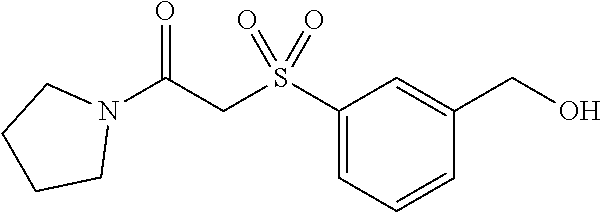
C1(S(CC(N2CCCC2)=O)(=O)=O)=CC=CC(CO)=C1
